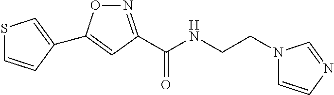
N1=C(C(NCCN2C=CN=C2)=O)C=C(C2=CSC=C2)O1
